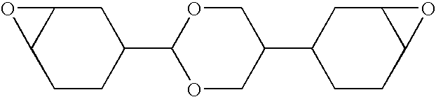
C1C2C(CCC1C1OCC(C3CCC4C(C3)O4)CO1)O2
